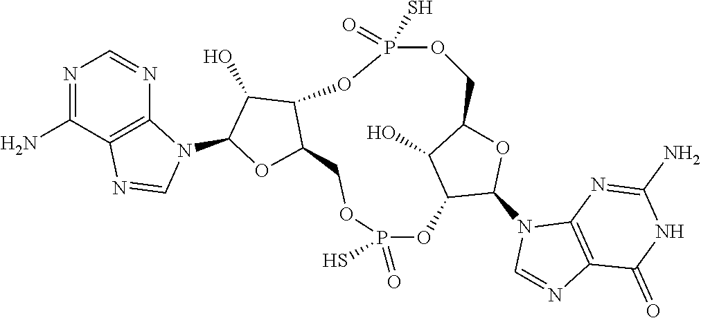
N1=C(N)C2=C(N=C1)N(C1OC3C(C1O)OP(S)(=O)OCC1OC(N4C=NC5=C4N=C(N)NC5=O)C(OP(=O)(S)OC3)C1O)C=N2
